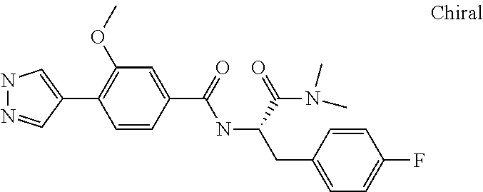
N1N=CC(C2=C(OC)C=C(C(NC(CC3=CC=C(F)C=C3)C(=O)N(C)C)=O)C=C2)=C1
